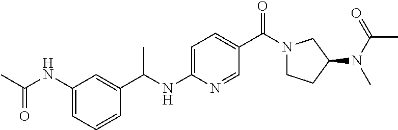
C1(NC(C)=O)=CC=CC(C(NC2=CC=C(C(N3CCC(N(C(=O)C)C)C3)=O)C=N2)C)=C1
